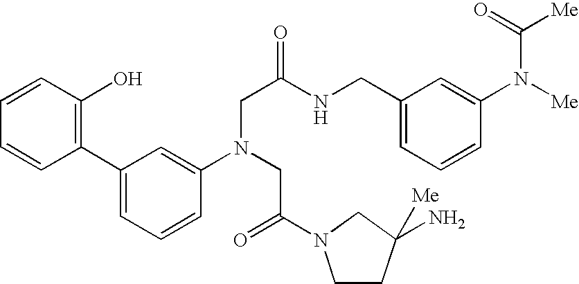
C1(C2=C(O)C=CC=C2)=CC=CC(N(CC(=O)N2CCC(N)([Me])C2)CC(=O)NCC2=CC=CC(N([Me])C(=O)[Me])=C2)=C1
